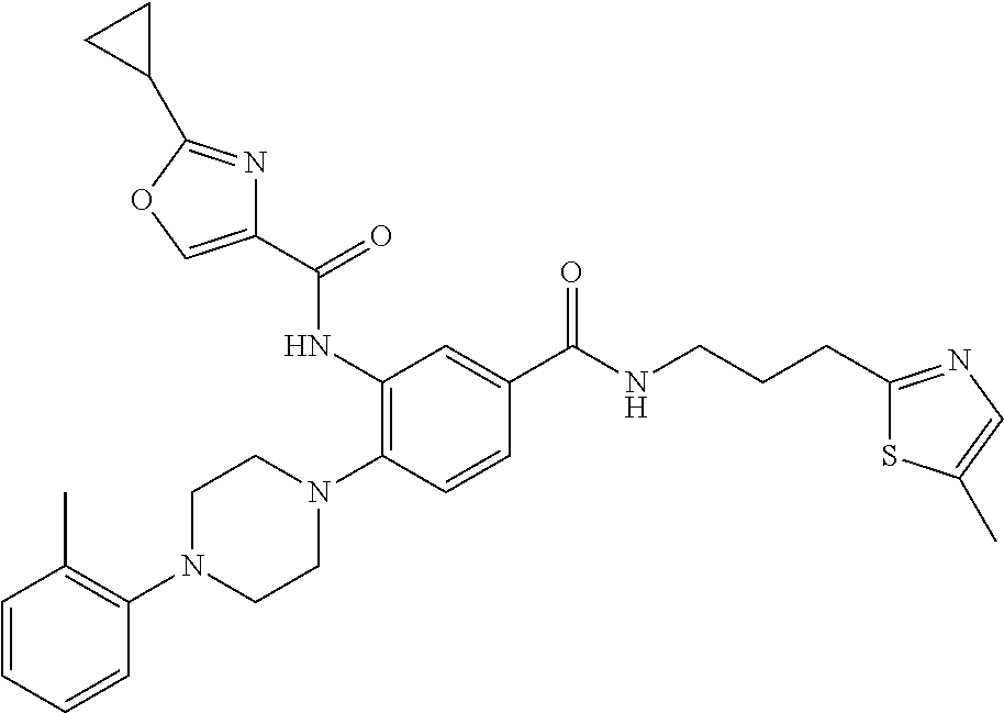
C1=CC=CC(N2CCN(C3=C(NC(C4=COC(C5CC5)=N4)=O)C=C(C(NCCCC4=NC=C(C)S4)=O)C=C3)CC2)=C1C
